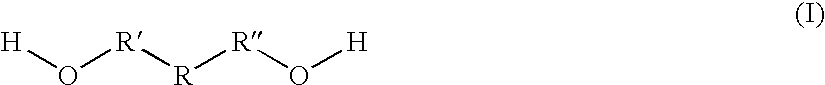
[H]O[R][R][R]O[H]
